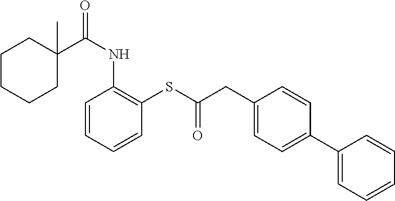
C1C(C(NC2=C(SC(CC3=CC=C(C4=CC=CC=C4)C=C3)=O)C=CC=C2)=O)(C)CCCC1
